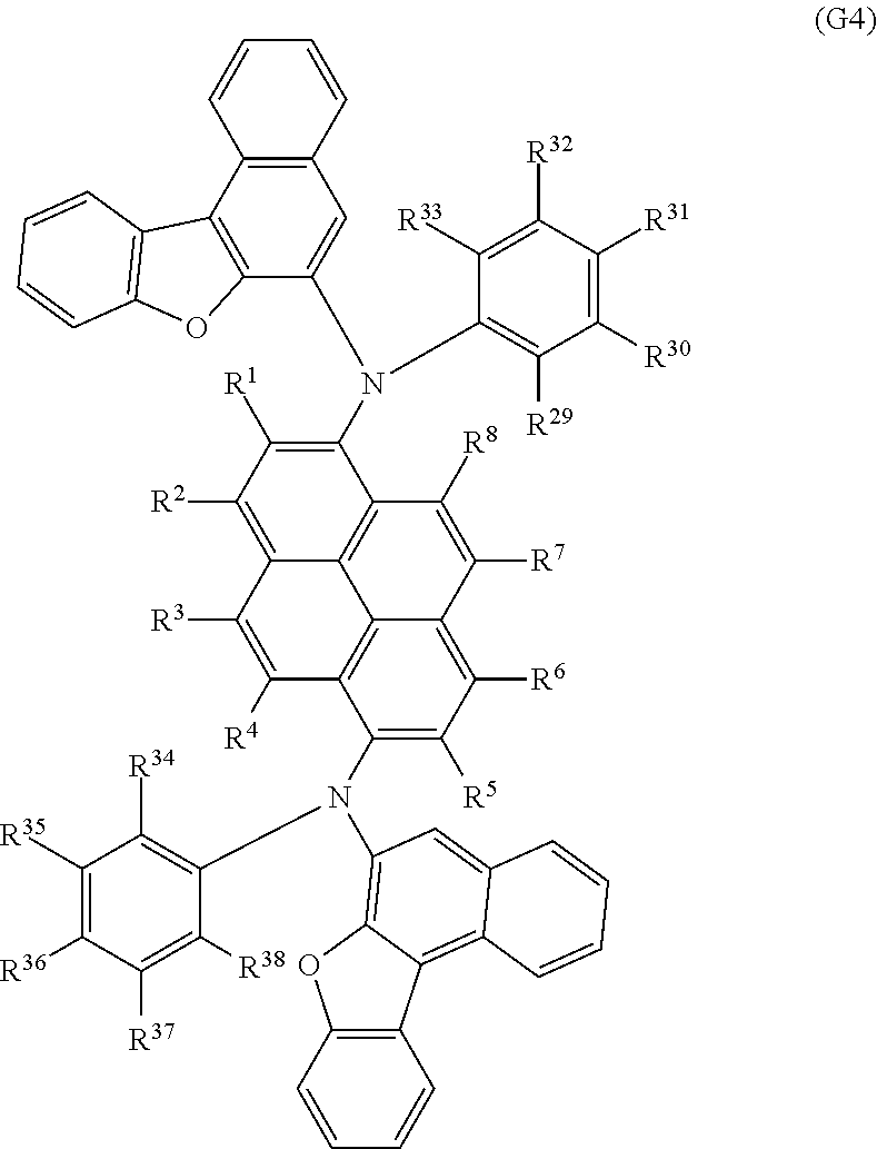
C1(N(C2=C([R34])C([R35])=C([R36])C([R37])=C2[R38])C2=C3C(=C4C(=C2)C=CC=C4)C2=C(C=CC=C2)O3)=C([R5])C([R6])=C2C3=C1C([R4])=C([R3])C1=C([R2])C([R1])=C(N(C4=CC5=C(C6=C4OC4=C6C=CC=C4)C=CC=C5)C4=C([R29])C([R30])=C([R31])C([R32])=C4[R33])C(=C31)C([R8])=C2[R7]
